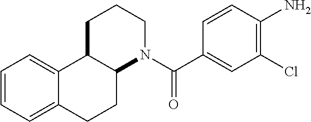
C12=CC=CC=C1CCC1C2CCCN1C(=O)C1=CC(Cl)=C(N)C=C1
